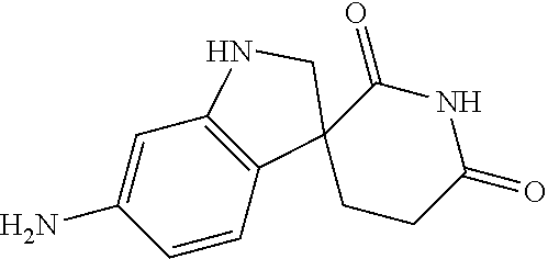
C12=C(C=CC(N)=C1)C1(CN2)CCC(=O)NC1=O
